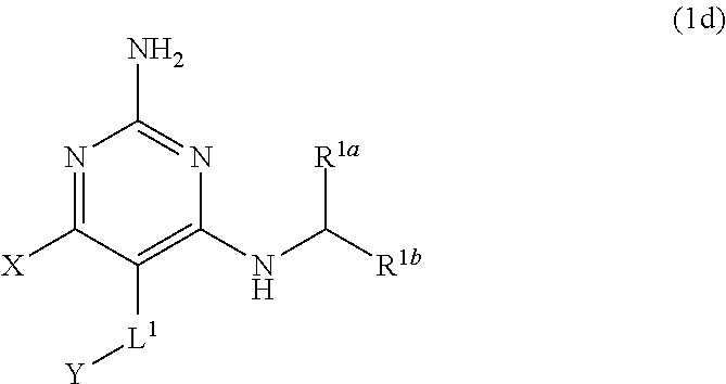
C1([L1][Y])=C(NC([R1b])[R1a])N=C(N)N=C1[X]
